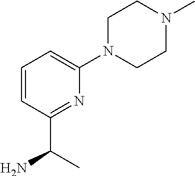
C1=CC(C(C)N)=NC(N2CCN(C)CC2)=C1
